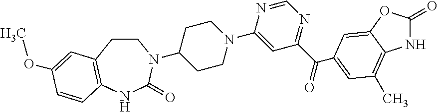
C1CC2=C(NC(=O)N1C1CCN(C3=CC(C(=O)C4=CC(C)=C5NC(=O)OC5=C4)=NC=N3)CC1)C=CC(OC)=C2
